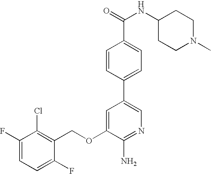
C1(F)=CC=C(F)C(COC2=CC(C3=CC=C(C(=O)NC4CCN(C)CC4)C=C3)=CN=C2N)=C1Cl
